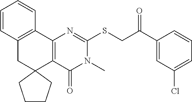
C12=C(C3=C(CC14CCCC4)C=CC=C3)N=C(SCC(C1=CC(Cl)=CC=C1)=O)N(C)C2=O
